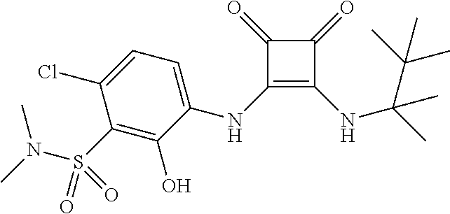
C1(=O)C(=O)C(NC2=CC=C(Cl)C(S(N(C)C)(=O)=O)=C2O)=C1NC(C)(C(C)(C)C)C
